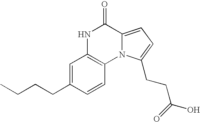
N1C2=C(N3C(=CC=C3CCC(=O)O)C1=O)C=CC(CCCC)=C2
